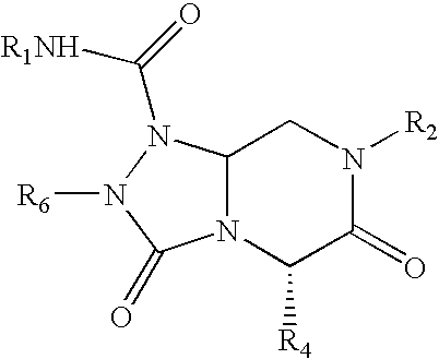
C12N(C([R4])C(=O)N([R2])C1)C(=O)N([R6])N2C(=O)[R1NH]
